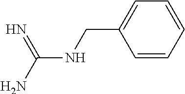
C1=CC=CC=C1CNC(N)=N
